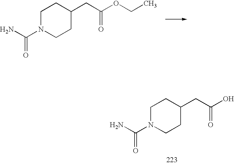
C1N(C(N)=O)CCC(CC(OCC)=O)C1.C1N(C(N)=O)CCC(CC(O)=O)C1
